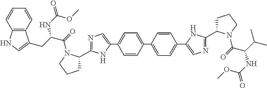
C1=CC(C2=CC=C(C3=CN=C(C4CCCN4C(=O)C(CC4=CNC5=C4C=CC=C5)NC(OC)=O)N3)C=C2)=CC=C1C1=CN=C(C2CCCN2C(=O)C(NC(=O)OC)C(C)C)N1
